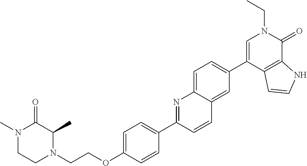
C(OC1=CC=C(C2=NC3=CC=C(C4=CN(CC)C(=O)C5=C4C=CN5)C=C3C=C2)C=C1)CN1C(C)C(=O)N(C)CC1
